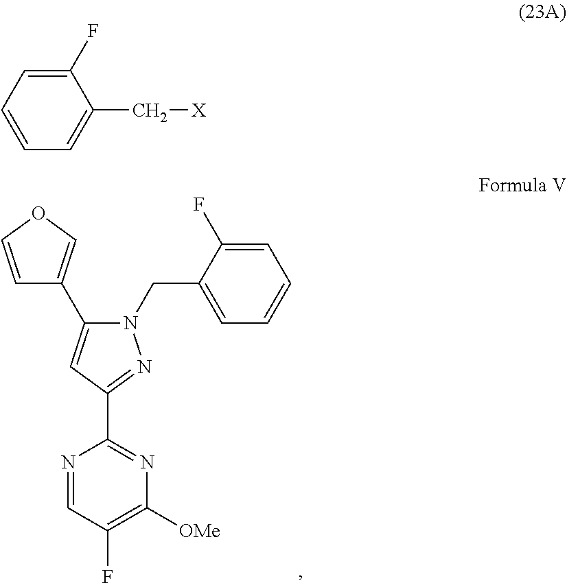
N1=CC(F)=C([OMe])N=C1C1=NN(CC2=CC=CC=C2F)C(C2=COC=C2)=C1.C1(F)=CC=CC=C1C[X]
